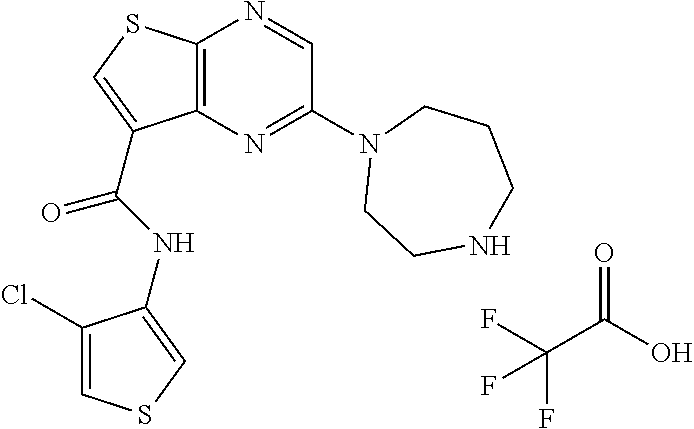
O=C(O)C(F)(F)F.C12=C(N=C(N3CCNCCC3)C=N1)C(C(=O)NC1=CSC=C1Cl)=CS2
